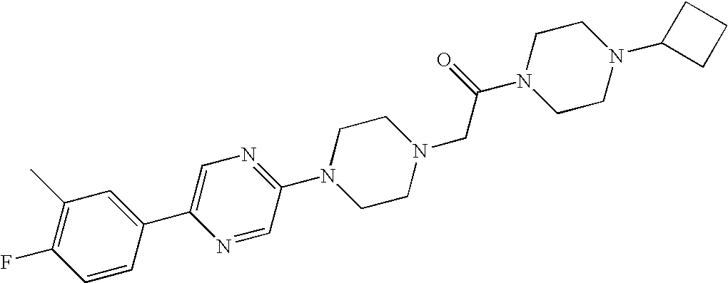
N1=C(N2CCN(CC(N3CCN(C4CCC4)CC3)=O)CC2)C=NC(C2=CC(C)=C(F)C=C2)=C1
